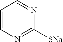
C1=CN=C([SNa])N=C1
